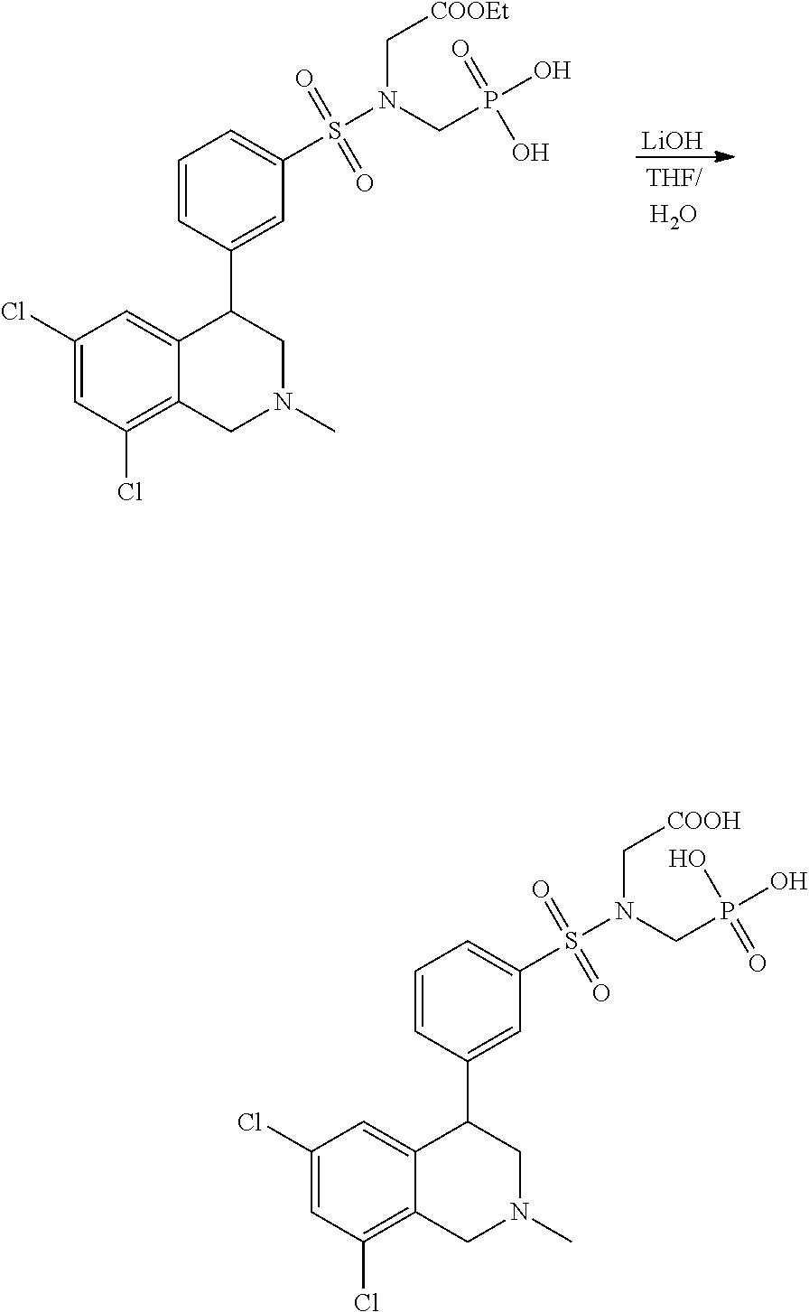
[LiOH].C1(Cl)=CC(Cl)=C2C(=C1)C(C1=CC(S(N(C[COOEt])CP(O)(=O)O)(=O)=O)=CC=C1)CN(C)C2.C1(Cl)=CC(Cl)=C2C(=C1)C(C1=CC(S(N(C[COOH])CP(O)(O)=O)(=O)=O)=CC=C1)CN(C)C2
